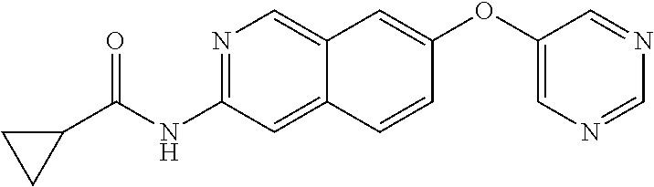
N1=C(NC(=O)C2CC2)C=C2C(=C1)C=C(OC1=CN=CN=C1)C=C2
